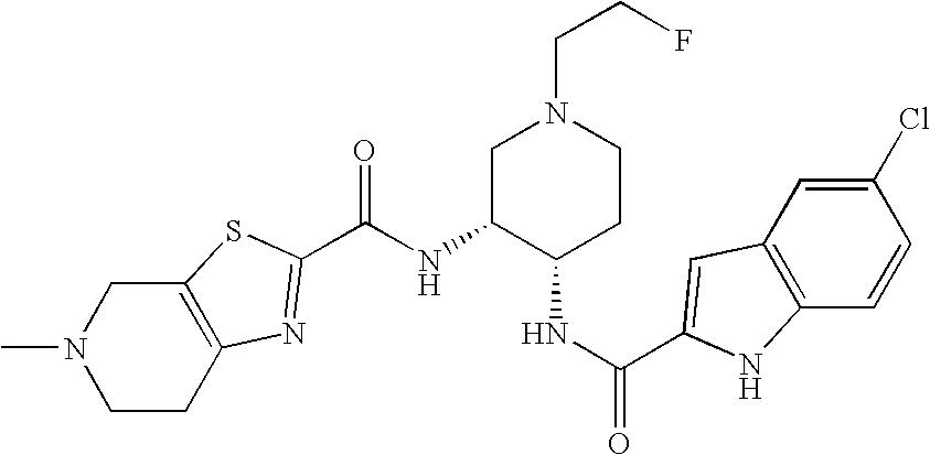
C12=C(CCN(C)C1)N=C(C(NC1C(NC(=O)C3=CC4=C(C=CC(Cl)=C4)N3)CCN(CCF)C1)=O)S2
